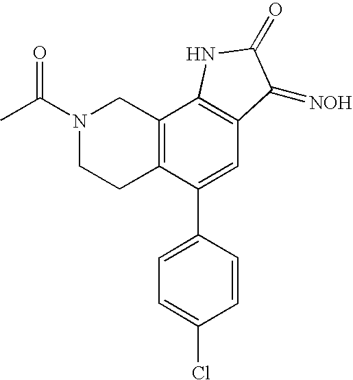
N1(C(C)=O)CCC2=C(C1)C1=C(C=C2C2=CC=C(Cl)C=C2)C(=[NOH])C(=O)N1
